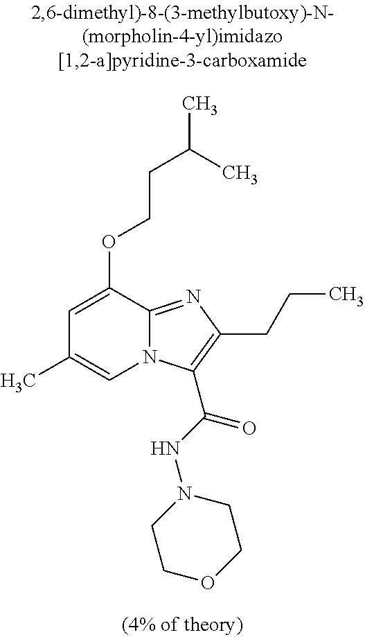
C(C(C)C)COC1=CC(C)=CN2C1=NC(CCC)=C2C(NN1CCOCC1)=O
